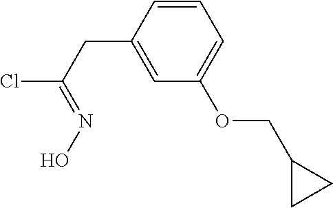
C1=CC(CC(Cl)=NO)=CC(OCC2CC2)=C1
